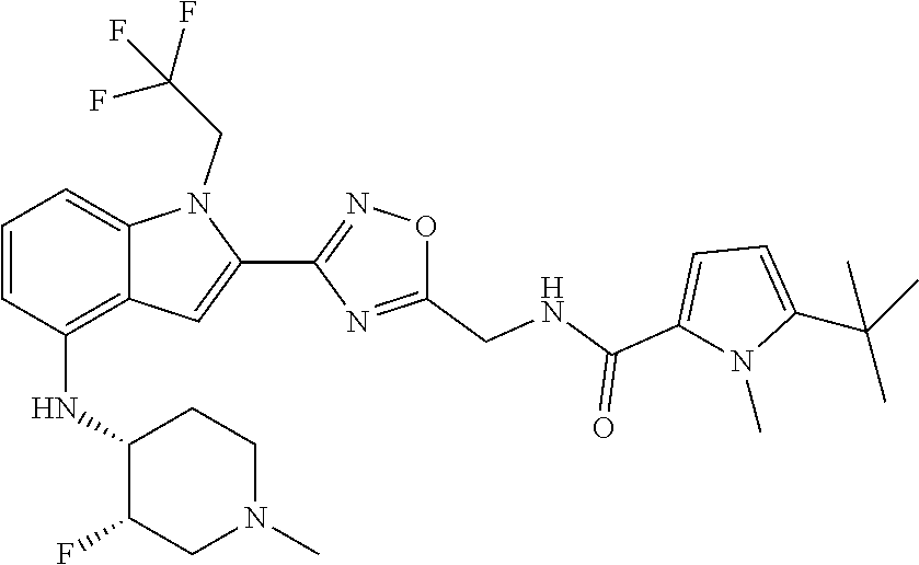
C1=C(C(C)(C)C)N(C)C(C(=O)NCC2=NC(C3=CC4=C(NC5C(F)CN(C)CC5)C=CC=C4N3CC(F)(F)F)=NO2)=C1
